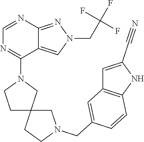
C12=NN(CC(F)(F)F)C=C1C(N1CCC3(C1)CCN(CC1=CC4=C(C=C1)NC(C#N)=C4)C3)=NC=N2
